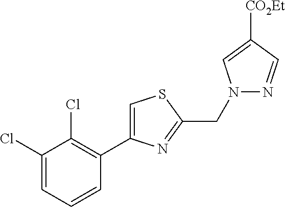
C1(Cl)=CC=CC(C2=CSC(CN3N=CC([CO2Et])=C3)=N2)=C1Cl
